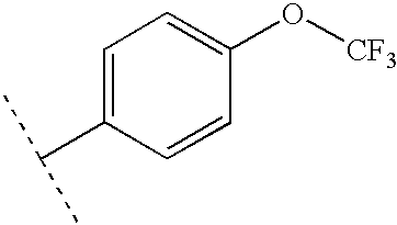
C1=C(C(C)C)C=CC(O[CF3])=C1
